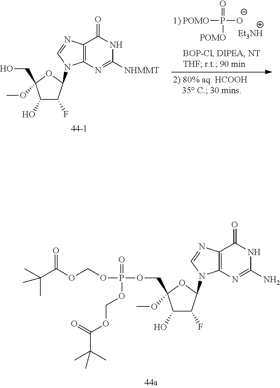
C1(O)C(F)C(N2C3=C(C(=O)NC(N)=N3)N=C2)OC1(COP(OCOC(C(C)(C)C)=O)(=O)OCOC(C(C)(C)C)=O)OC.C1(O)C(F)C(N2C3=C(C(=O)NC([NHMMT])=N3)N=C2)OC1(CO)OC.[1) POMO]P(=O)([POMO])[O-]
